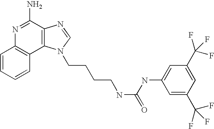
C1=CC=CC2=C1N=C(N)C1=C2N(CCCCNC(=O)NC2=CC(C(F)(F)F)=CC(C(F)(F)F)=C2)C=N1
